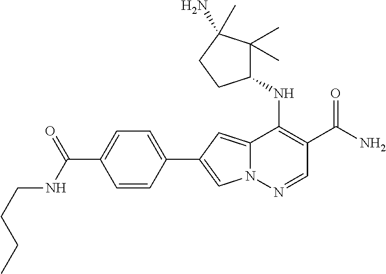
N12C(=CC(C3=CC=C(C(NCCCC)=O)C=C3)=C1)C(NC1C(C)(C)C(N)(C)CC1)=C(C(N)=O)C=N2
